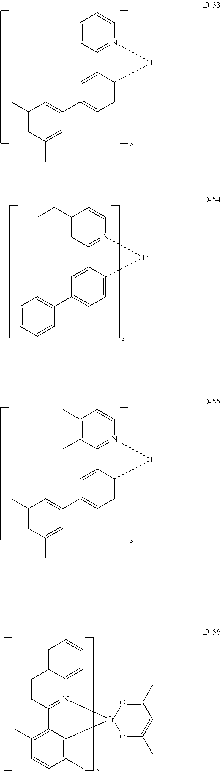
C1=CN2=C(C=C1CC)C1=CC(C3=CC=CC=C3)=CC=C1[Ir]2.C1=CN2=C(C(C)=C1C)C1=CC(C3=CC(C)=CC(C)=C3)=CC=C1[Ir]2.C1=CN2=C(C=C1)C1=CC(C3=CC(C)=CC(C)=C3)=CC=C1[Ir]2.C12=CC=CC=C1N1=C(C=C2)C2=C(C)C=CC(C)=C2[Ir]12OC(C)=CC(C)=O2
